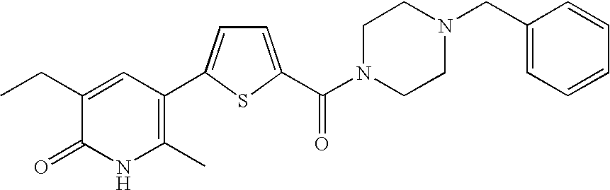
C1(CC)=CC(C2=CC=C(C(N3CCN(CC4=CC=CC=C4)CC3)=O)S2)=C(C)NC1=O
